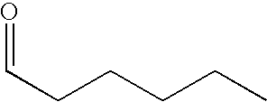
O=CCCCCC
